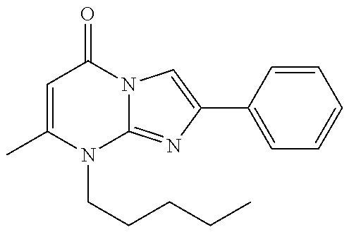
C1=C(C)N(CCCCC)C2=NC(C3=CC=CC=C3)=CN2C1=O
